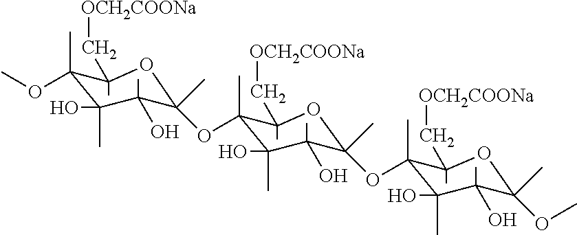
C1(OC)(C)C(C)(O)C(C)(O)C(OC2(C)C(C)(O)C(C)(O)C(OC3(C)C(C)(O)C(C)(O)C(OC)(C)OC3(C[OCH2COONa])C)(C)OC2(C[OCH2COONa])C)(C)OC1(C[OCH2COONa])C
